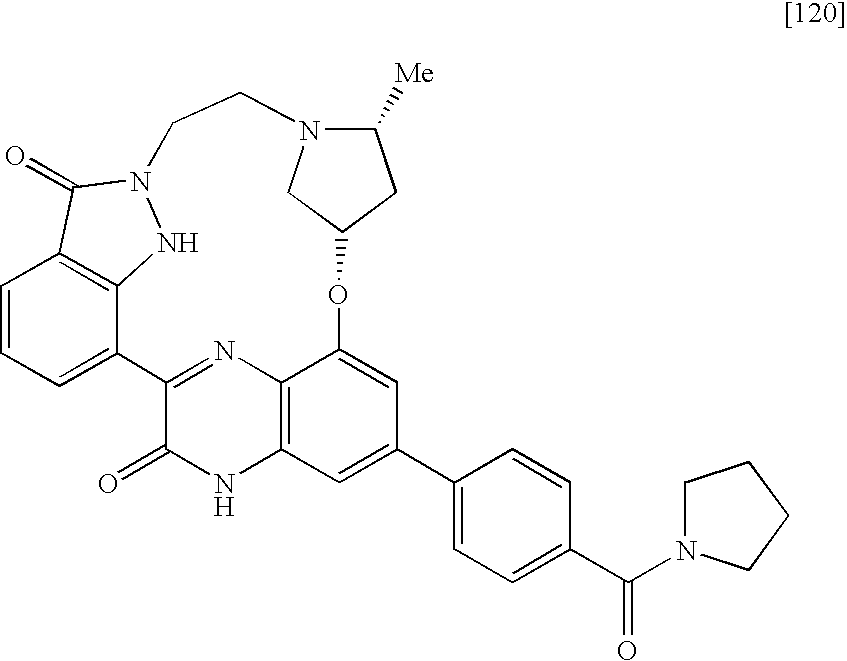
C1=CC=C2C3=C1C(=O)N(N3)CCN1C([Me])CC(OC3=CC(C4=CC=C(C(=O)N5CCCC5)C=C4)=CC4=C3N=C2C(=O)N4)C1
